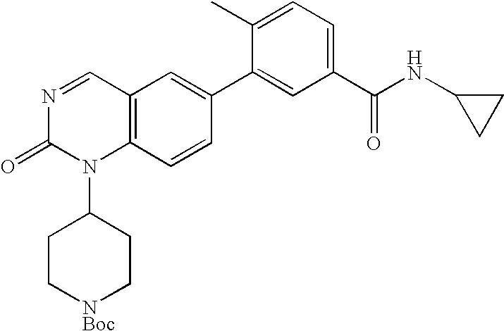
C12=C(C=CC(C3=CC(C(NC4CC4)=O)=CC=C3C)=C1)N(C1CC[NBoc]CC1)C(=O)N=C2
